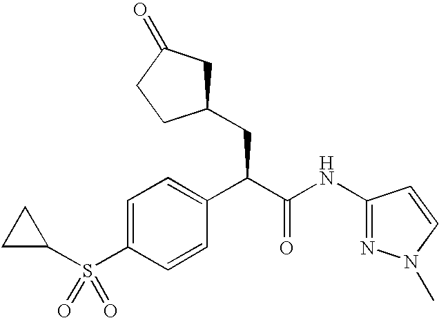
C1=C(S(C2CC2)(=O)=O)C=CC(C(C(NC2=NN(C)C=C2)=O)CC2CC(=O)CC2)=C1
